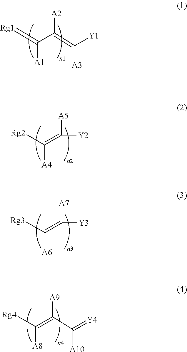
[Rg1]=C(C(=C([Y1])[A3])[A2])[A1].[Rg2]C(=C([Y2])[A5])[A4].[Rg3]C(=C([Y3])[A7])[A6].[Rg4]C(=C(C(=[Y4])[A10])[A9])[A8]
